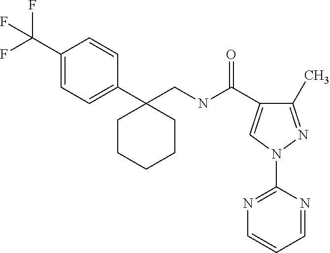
C1(C)=NN(C2=NC=CC=N2)C=C1C(NCC1(C2=CC=C(C(F)(F)F)C=C2)CCCCC1)=O
